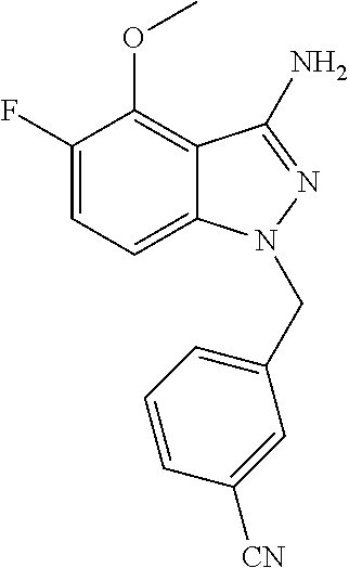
C1(F)=CC=C2C(=C1OC)C(N)=NN2CC1=CC=CC([CN])=C1
